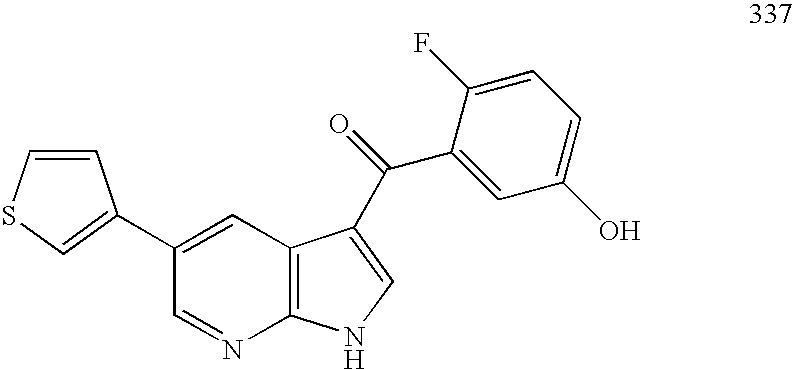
C1=C(C2=CSC=C2)C=NC2=C1C(C(C1=CC(O)=CC=C1F)=O)=CN2
